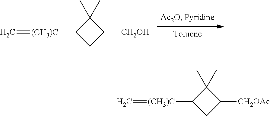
C1(C)(C)C([CH2OAc])CC1[(CH3)C]=C.C1(C)(C)C([CH2OH])CC1[(CH3)C]=C
